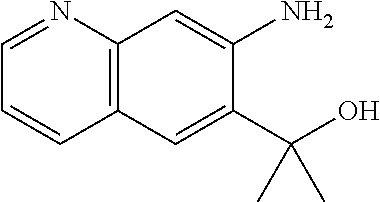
C12=C(C=C(C(O)(C)C)C(N)=C1)C=CC=N2
